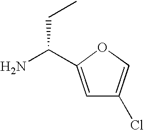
C1(C(N)CC)=CC(Cl)=CO1
